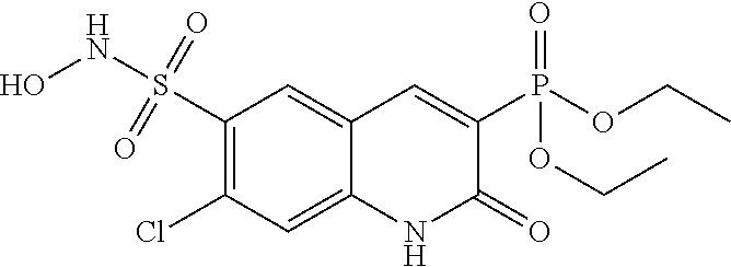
C1(S(NO)(=O)=O)=C(Cl)C=C2C(=C1)C=C(P(OCC)(=O)OCC)C(=O)N2
